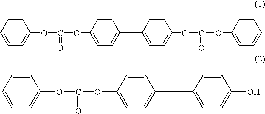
C1=CC=C(OC(OC2=CC=C(C(C)(C)C3=CC=C(OC(OC4=CC=CC=C4)=O)C=C3)C=C2)=O)C=C1.C1=CC=C(OC(OC2=CC=C(C(C)(C)C3=CC=C(O)C=C3)C=C2)=O)C=C1
